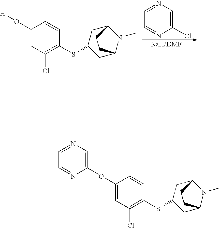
C1(O[H])=CC(Cl)=C(SC2CC3N(C)C(C2)CC3)C=C1.C1=NC=C(Cl)N=C1.C1=NC=C(OC2=CC(Cl)=C(SC3CC4N(C)C(C3)CC4)C=C2)N=C1
